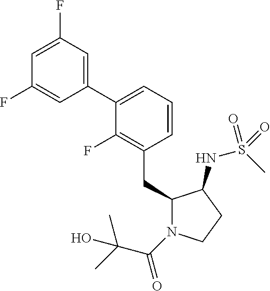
C1(CC2=C(F)C(C3=CC(F)=CC(F)=C3)=CC=C2)N(C(=O)C(C)(C)O)CCC1NS(C)(=O)=O
